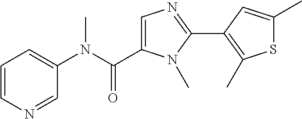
C1=NC=CC=C1N(C(C1=CN=C(C2=C(C)SC(C)=C2)N1C)=O)C
